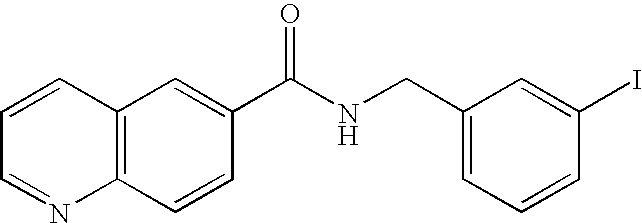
C1=CC=NC2=C1C=C(C(NCC1=CC=CC(I)=C1)=O)C=C2
